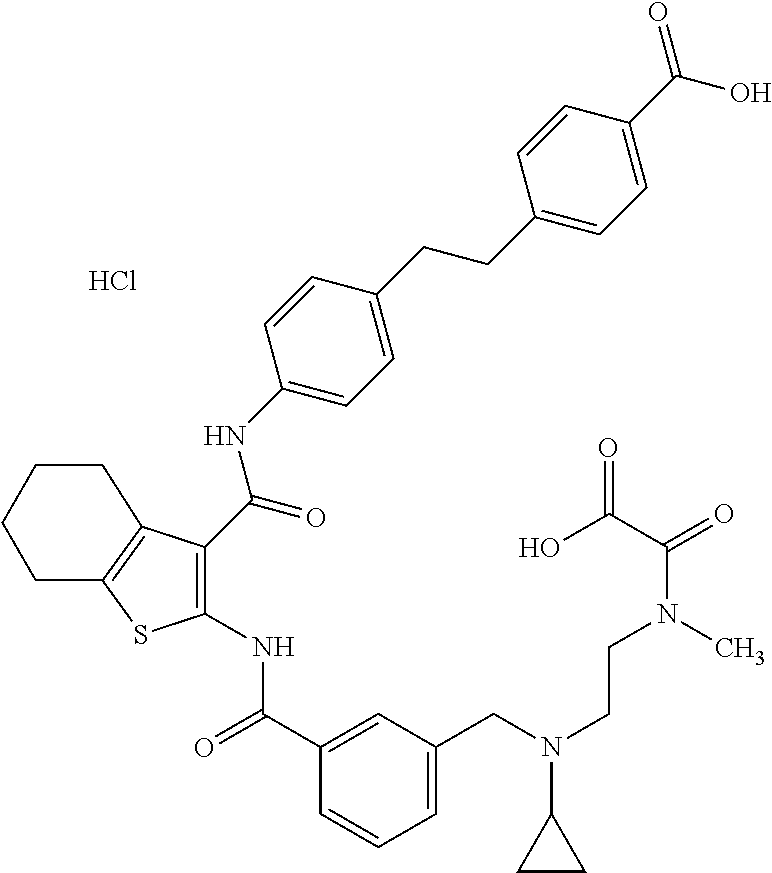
Cl.C1(C(=O)NC2=C(C(NC3=CC=C(CCC4=CC=C(C(O)=O)C=C4)C=C3)=O)C3=C(S2)CCCC3)=CC(CN(CCN(C)C(C(O)=O)=O)C2CC2)=CC=C1
